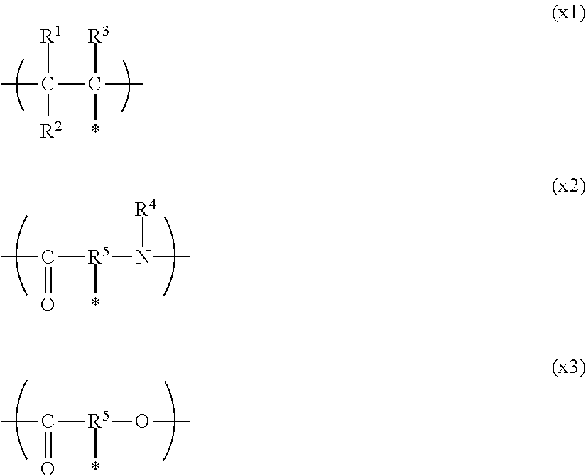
CC(C(C)([R3])*)([R1])[R2].CC([R5](*)N(C)[R4])=O.CC([R5](*)OC)=O
